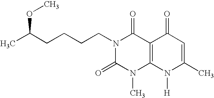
CC(CCCCN1C(=O)N(C)C2=C(C1=O)C(=O)C=C(C)N2[H])OC
